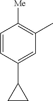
C1=CC(C2CC2)=CC(C)=C1[Me]
